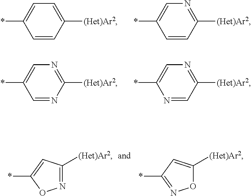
C1=CC([(Het)Ar2])=CC=C1*.C1=CC([(Het)Ar2])=NC=C1*.C1=NC([(Het)Ar2])=NC=C1*.N1=CC([(Het)Ar2])=NC=C1*.N1=C([(Het)Ar2])C=C(*)O1.O1C([(Het)Ar2])=CC(*)=N1
